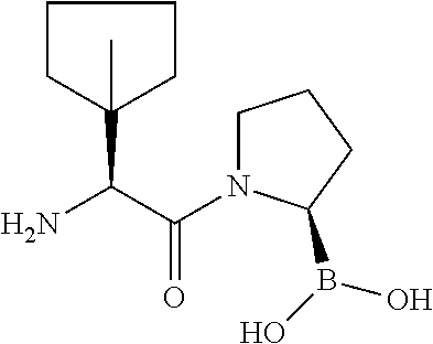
C(C(=O)N1CCCC1B(O)O)(C1(C)CCCC1)N
